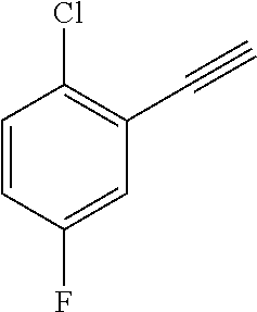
C1=CC(F)=CC(C#C)=C1Cl
